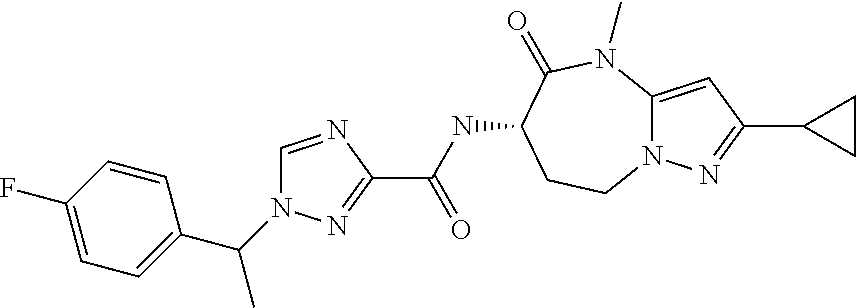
N12C(=CC(C3CC3)=N1)N(C)C(=O)C(NC(C1=NN(C(C3=CC=C(F)C=C3)C)C=N1)=O)CC2
